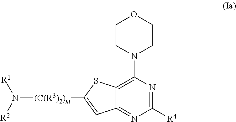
N([(C(R3)2)m]C1=CC2=NC([R4])=NC(N3CCOCC3)=C2S1)([R1])[R2]
